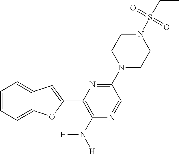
C1=CC=C2C(=C1)C=C(C1=C(N([H])[H])N=CC(N3CCN(S(CC)(=O)=O)CC3)=N1)O2
